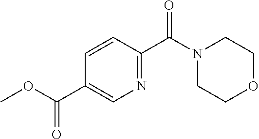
C1=CC(C(N2CCOCC2)=O)=NC=C1C(OC)=O
